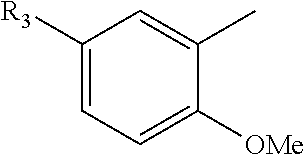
C1([R3])=CC=C([OMe])C(C)=C1
